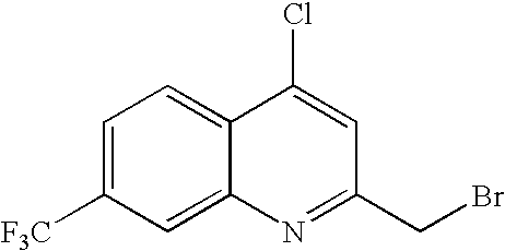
C1=C([F3C])C=C2C(=C1)C(Cl)=CC(CBr)=N2
